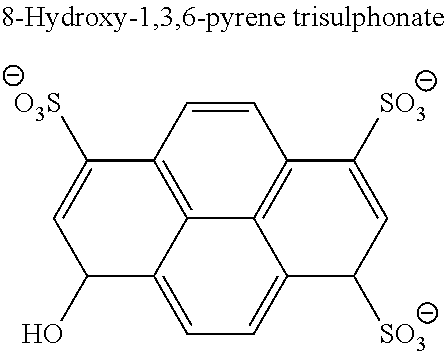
C1=CC2=C3C4=C1C([SO3])=CC([SO3])C4=CC=C3C(O)C=C2[O3S]
